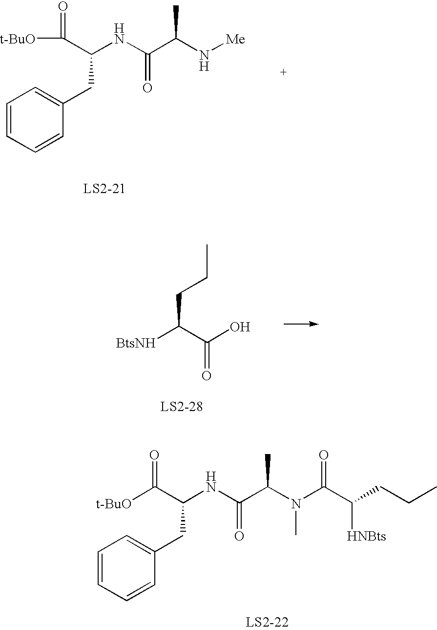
[t-BuO]C(C(NC(C(N(C(C(CCC)[HNBts])=O)C)C)=O)CC1=CC=CC=C1)=O.[t-BuO]C(C(NC(C(N[Me])C)=O)CC1=CC=CC=C1)=O.[BtsNH]C(C(O)=O)CCC
